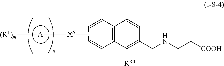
C12=C(C=CC=C1)C=CC(CNCC[COOH])=C2[RS0].[(R1)m][A][XS]CC
